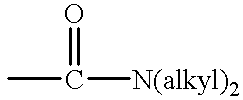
CC(=O)[N(alkyl)2]
